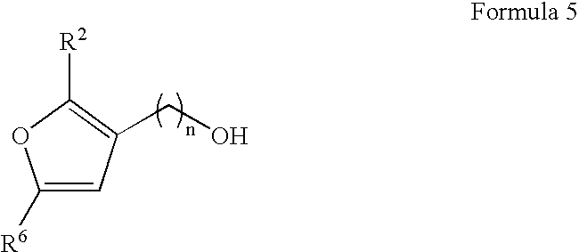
C1([R6])=CC(CO)=C([R2])O1
